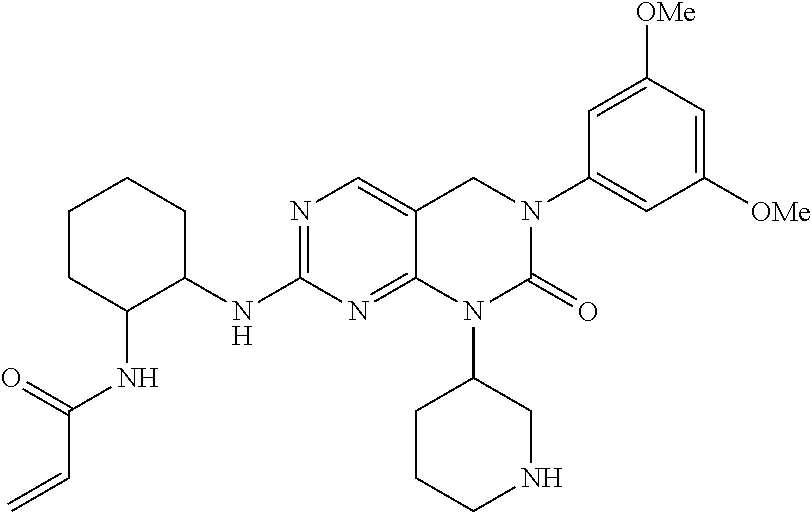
N1=C(NC2CCCCC2NC(C=C)=O)N=C2C(=C1)CN(C1=CC([OMe])=CC([OMe])=C1)C(=O)N2C1CCCNC1
